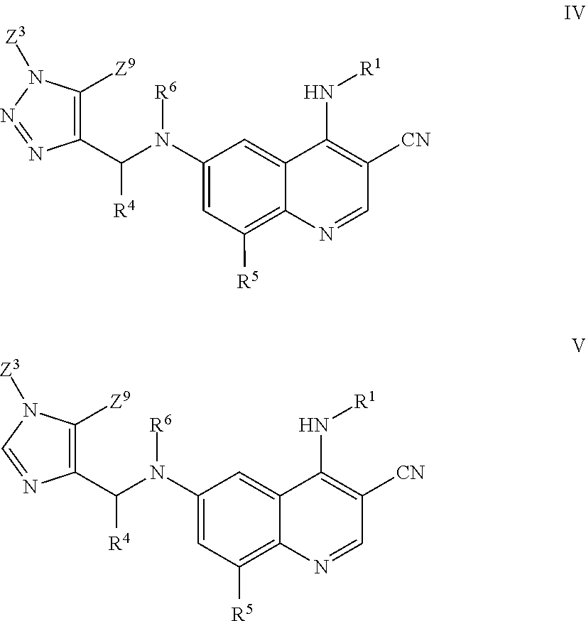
C1(N(C([R4])C2=C([Z9])N([Z3])N=N2)[R6])=CC([R5])=C2C(=C1)C(N[R1])=C([CN])C=N2.C1(N(C([R4])C2=C([Z9])N([Z3])C=N2)[R6])=CC([R5])=C2C(=C1)C(N[R1])=C([CN])C=N2
